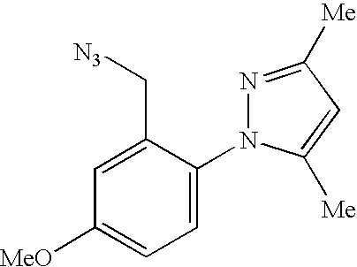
C1=C(N2N=C([Me])C=C2[Me])C(C[N3])=CC([MeO])=C1
